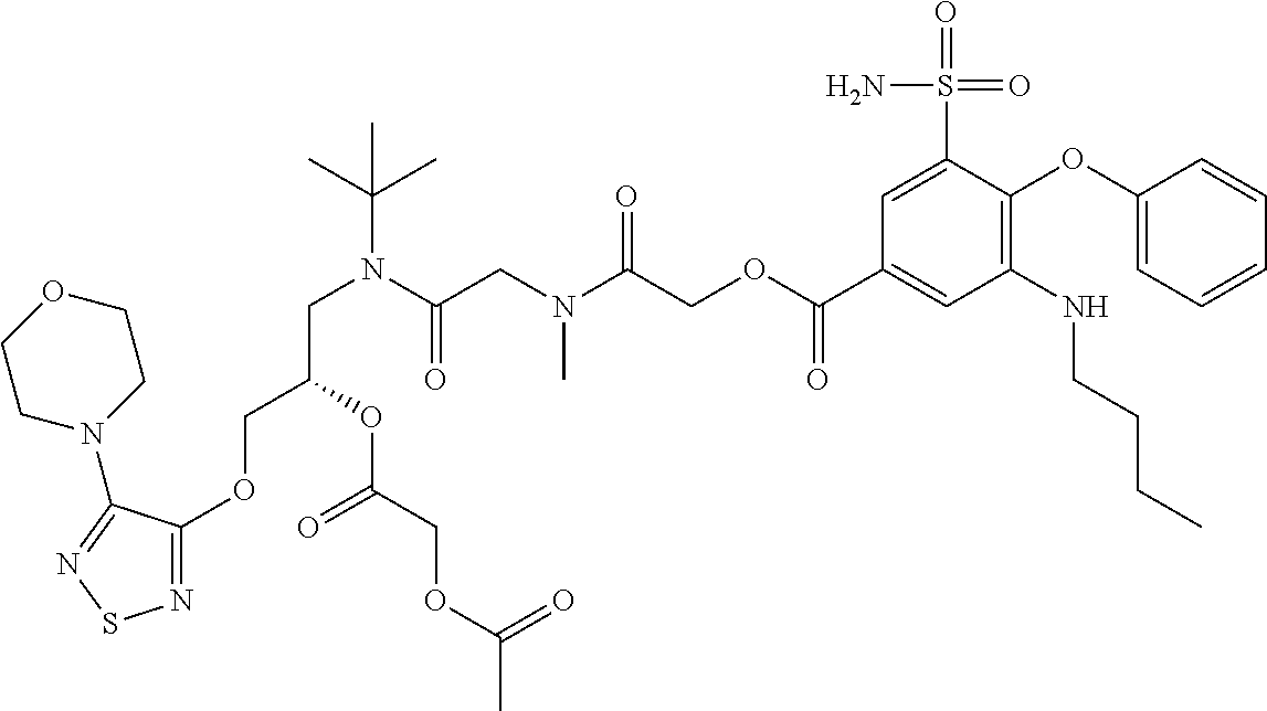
N1=C(OCC(OC(=O)COC(C)=O)CN(C(=O)CN(C(COC(C2=CC(NCCCC)=C(OC3=CC=CC=C3)C(S(N)(=O)=O)=C2)=O)=O)C)C(C)(C)C)C(N2CCOCC2)=NS1
